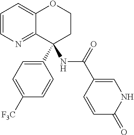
C1=CN=C2C(=C1)OCCC2(C1=CC=C([F3C])C=C1)NC(C1=CNC(=O)C=C1)=O
